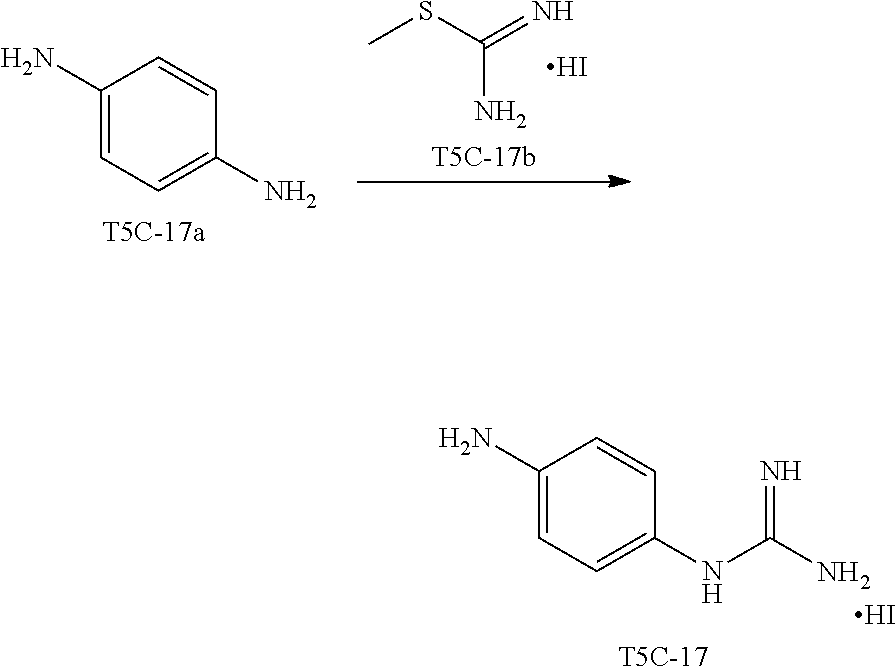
C1(N)=CC=C(N)C=C1.CSC(=N)N.I.C1(N)=CC=C(NC(N)=N)C=C1.[T5C-17].I
